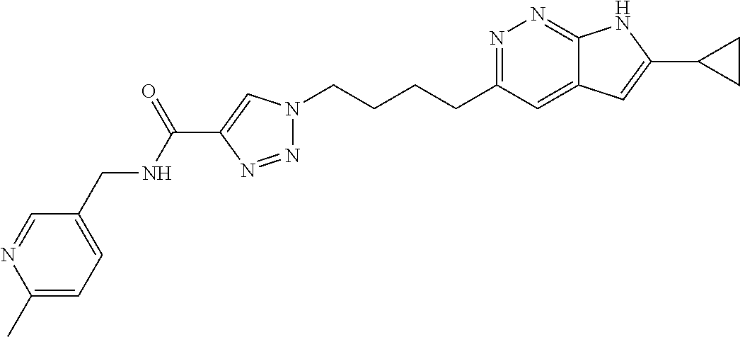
N1=C(CCCCN2N=NC(C(NCC3=CC=C(C)N=C3)=O)=C2)C=C2C(=N1)NC(C1CC1)=C2
